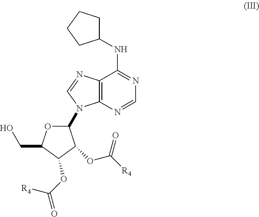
C12=C(N=CN=C1NC1CCCC1)N(C1OC(CO)C(OC(=O)[R4])C1OC([R4])=O)C=N2
